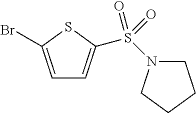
C1=C(Br)SC(S(=O)(=O)N2CCCC2)=C1
